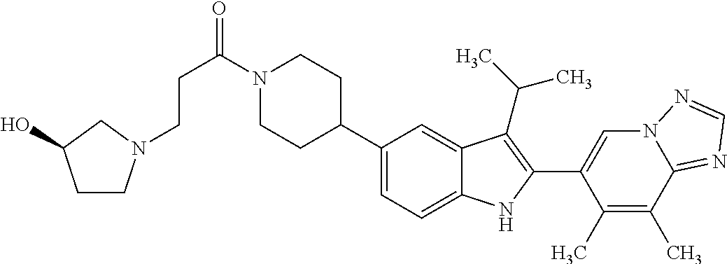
C(C(=O)N1CCC(C2=CC=C3C(=C2)C(C(C)C)=C(C2=CN4C(=NC=N4)C(C)=C2C)N3)CC1)CN1CCC(O)C1
